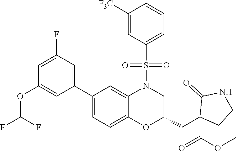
C1([F3C])=CC(S(=O)(=O)N2C3=CC(C4=CC(F)=CC(OC(F)F)=C4)=CC=C3OC(CC3(C(=O)OC)CCNC3=O)C2)=CC=C1
